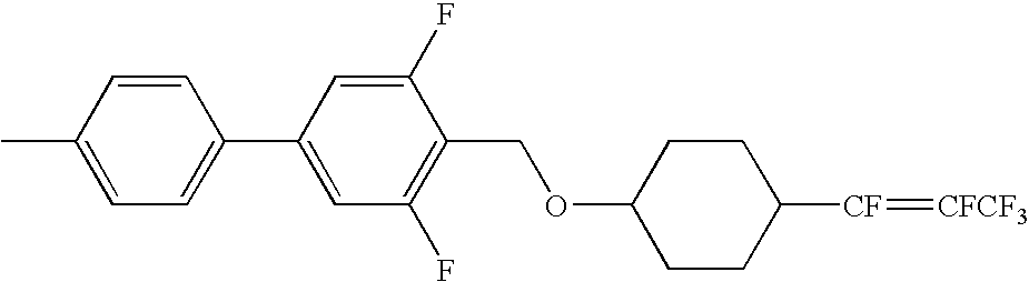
C1(COC2CCC([CF]=[CFCF3])CC2)=C(F)C=C(C2=CC=C(C)C=C2)C=C1F
